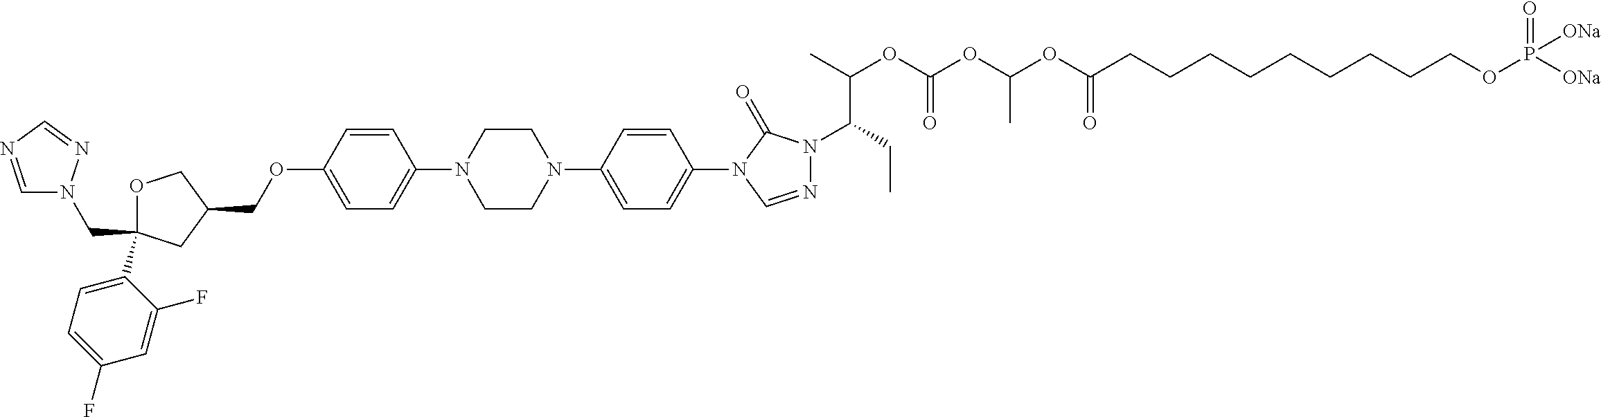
C(C1(C2=CC=C(F)C=C2F)OCC(COC2=CC=C(N3CCN(C4=CC=C(N5C=NN(C(CC)C(OC(OC(OC(CCCCCCCCCOP([ONa])([ONa])=O)=O)C)=O)C)C5=O)C=C4)CC3)C=C2)C1)N1C=NC=N1
